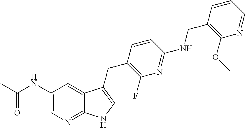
C1(NC(C)=O)=CN=C2C(=C1)C(CC1=C(F)N=C(NCC3=C(OC)N=CC=C3)C=C1)=CN2
